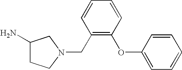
C1(N)CCN(CC2=C(OC3=CC=CC=C3)C=CC=C2)C1
